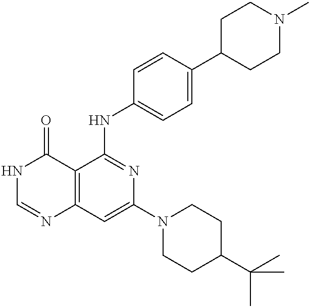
C12=C(C=C(N3CCC(C(C)(C)C)CC3)N=C1NC1=CC=C(C3CCN(C)CC3)C=C1)N=CNC2=O
